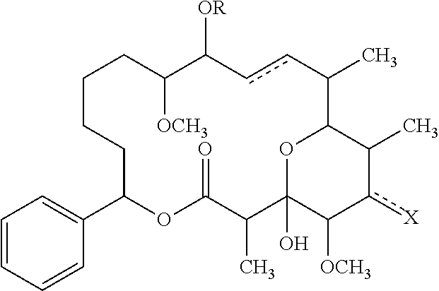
C1=CC=CC(C2OC(=O)C(C)C3(O)C([OCH3])c([X])C(C)C(O3)C(C)ccC([OR])C([OCH3])CCCC2)=C1
